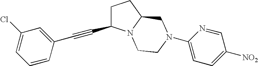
C1(C#CC2=CC(Cl)=CC=C2)CCC2N1CCN(C1=CC=C([NO2])C=N1)C2
